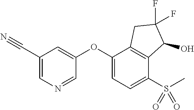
C1(C#N)=CN=CC(OC2=CC=C(S(C)(=O)=O)C3=C2CC(F)(F)C3O)=C1
